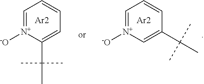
C1=[N+]([-O])C(C(C)(C)C)=CC=C1.[Ar2].C1=[N+]([-O])C=C(C(C)(C)C)C=C1.[Ar2]
